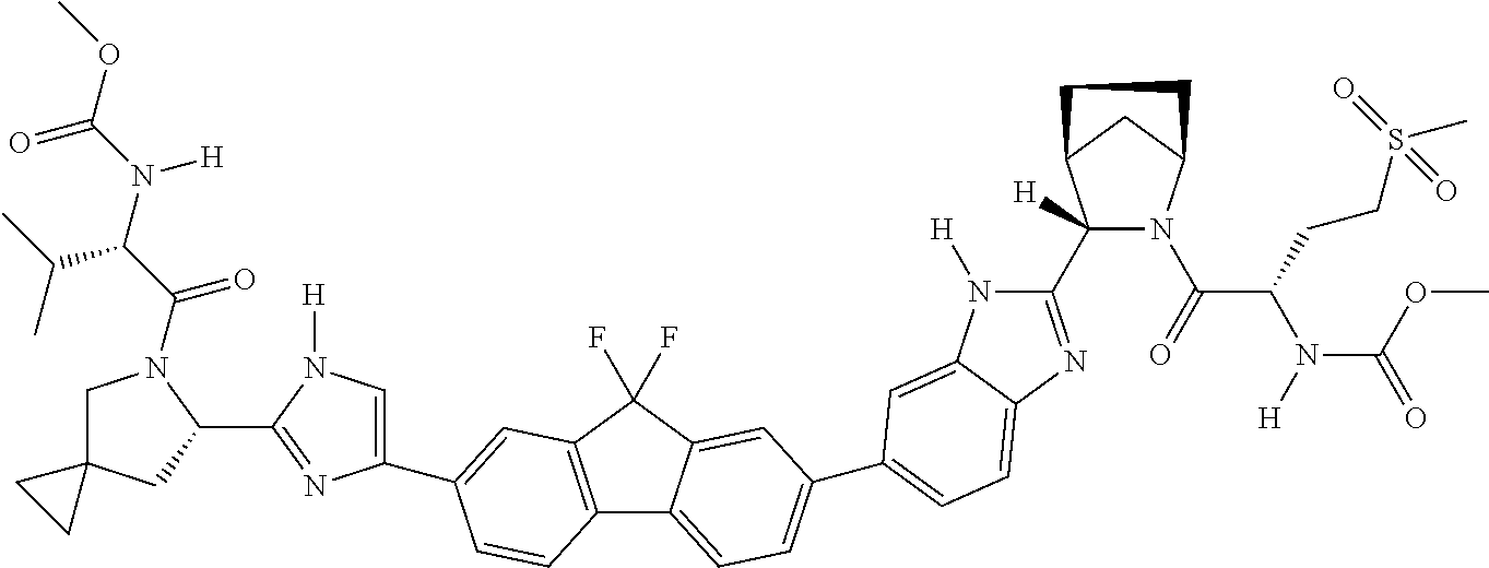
C12(CN(C(C(N(C(OC)=O)[H])C(C)C)=O)C(C3=NC(C4=CC5=C(C6=CC=C(C7=CC=C8C(=C7)N([H])C(C7([H])N(C(=O)C(CCS(C)(=O)=O)N([H])C(OC)=O)C9CC7CC9)=N8)C=C6C5(F)F)C=C4)=CN3[H])C1)CC2
